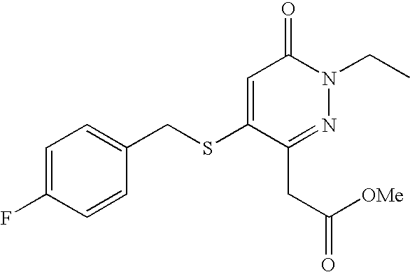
C1=C(SCC2=CC=C(F)C=C2)C(CC(=O)[OMe])=NN(CC)C1=O
